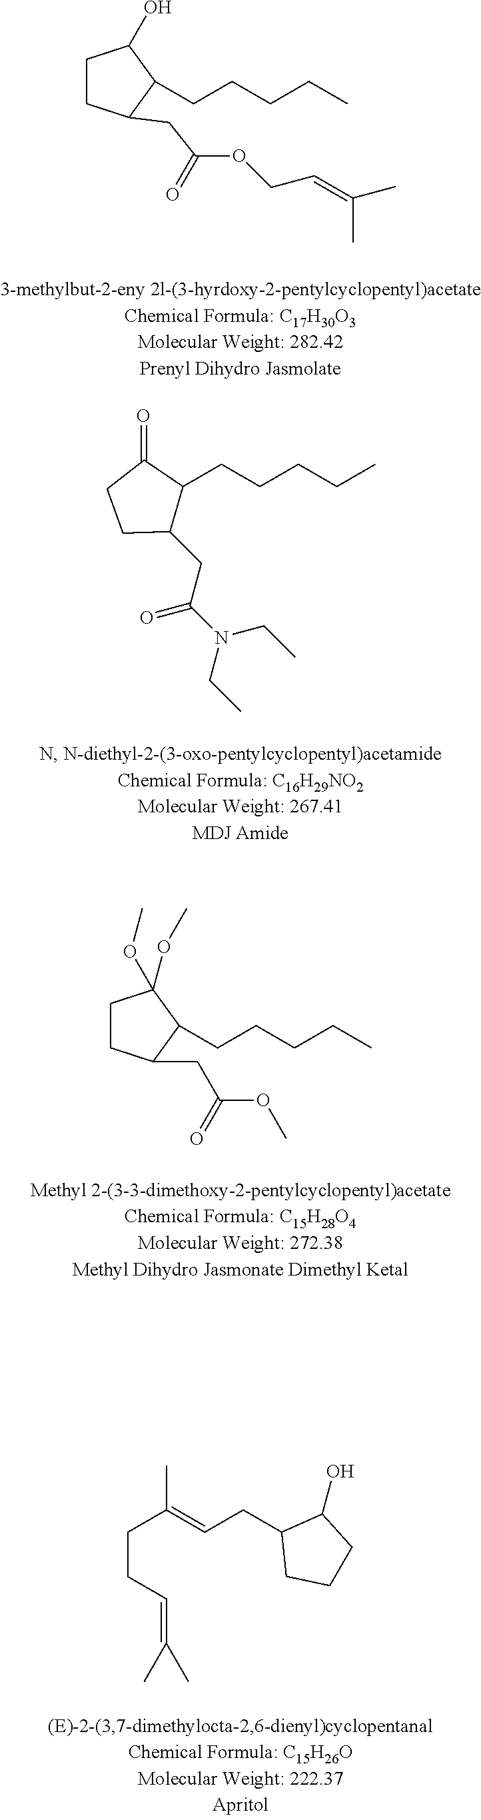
C1CC(CC(OCC=C(C)C)=O)C(CCCCC)C1O.C1(CC(N(CC)CC)=O)CCC(=O)C1CCCCC.C1CC(CC(OC)=O)C(CCCCC)C1(OC)OC.CC(CCC=C(C)C)=CCC1CCCC1O
